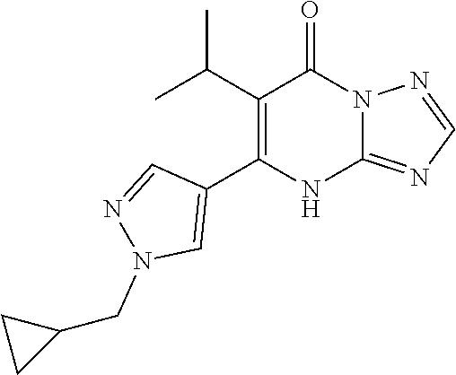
C12=NC=NN1C(=O)C(C(C)C)=C(C1=CN(CC3CC3)N=C1)N2
